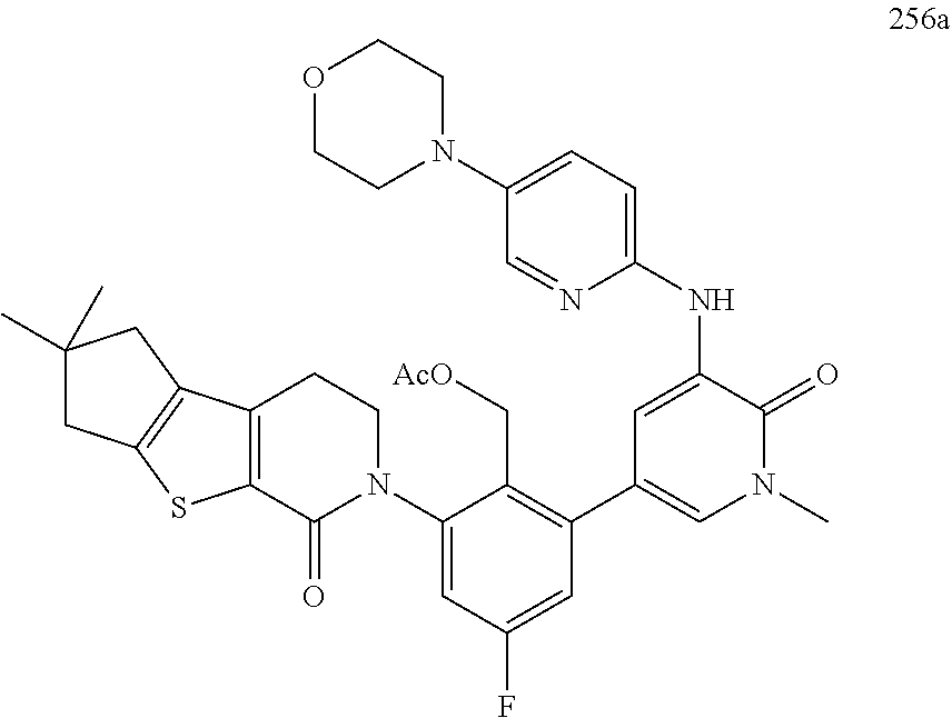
C1(C2=CN(C)C(=O)C(NC3=CC=C(N4CCOCC4)C=N3)=C2)=C(C[AcO])C(N2CCC3=C(C2=O)SC2=C3CC(C)(C)C2)=CC(F)=C1
